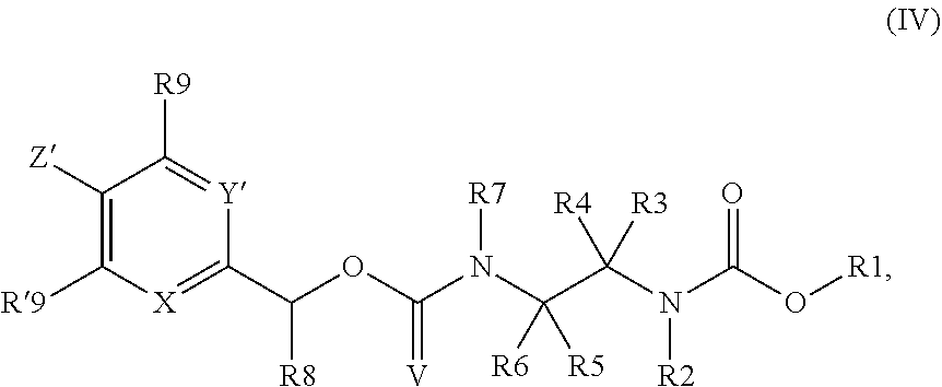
C(N(C(C(N(C(O[R1])=O)[R2])([R4])[R3])([R6])[R5])[R7])(OC(C1=[X]C([R9])=C([Z])C([R9])=[Y]1)[R8])=[V]
